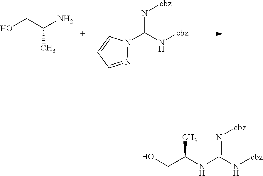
C(C)(CO)N.N1=CC=CN1C(N[cbz])=N[cbz].C(C)(CO)NC(N[cbz])=N[cbz]
